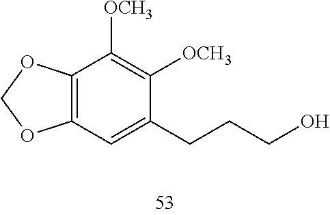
C12=C(OCO1)C([OCH3])=C([OCH3])C(CCCO)=C2
